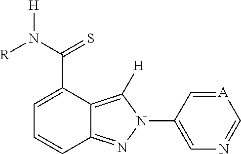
N1(C2=CN=C[A]=C2)C([H])=C2C(C(N([R])[H])=S)=CC=CC2=N1
